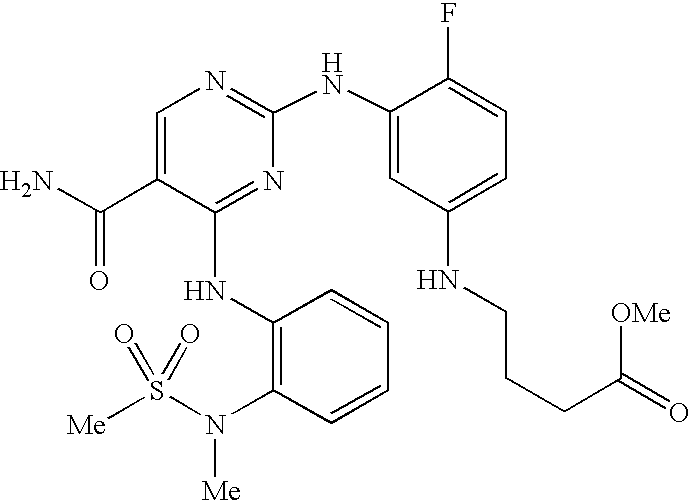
N(C1=NC(NC2=CC(NCCCC(=O)[OMe])=CC=C2F)=NC=C1C(N)=O)C1=C(N(S([Me])(=O)=O)[Me])C=CC=C1
